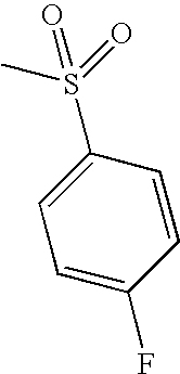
C1(S(=O)(C)=O)=CC=C(F)C=C1
